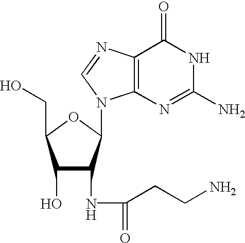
C1(O)C(NC(=O)CCN)C(N2C3=C(C(=O)NC(N)=N3)N=C2)OC1CO
